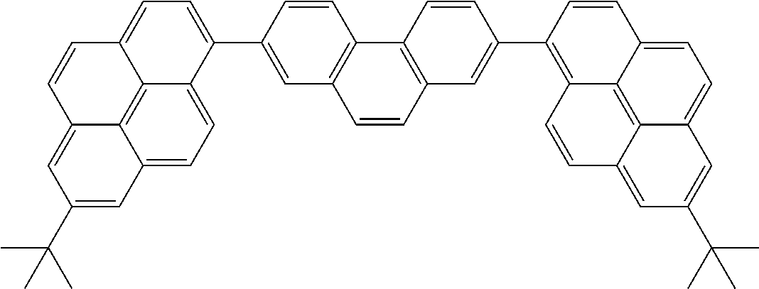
C1(C2=CC=C3C4=C5C(=CC=C24)C=C(C(C)(C)C)C=C5C=C3)=CC2=C(C=C1)C1=C(C=C2)C=C(C2=C3C4=C5C(=CC=C4C=C2)C=C(C(C)(C)C)C=C5C=C3)C=C1
